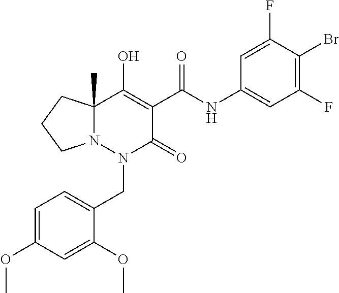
C1=C(OC)C=C(OC)C(CN2C(=O)C(C(=O)NC3=CC(F)=C(Br)C(F)=C3)=C(O)C3(C)N2CCC3)=C1
